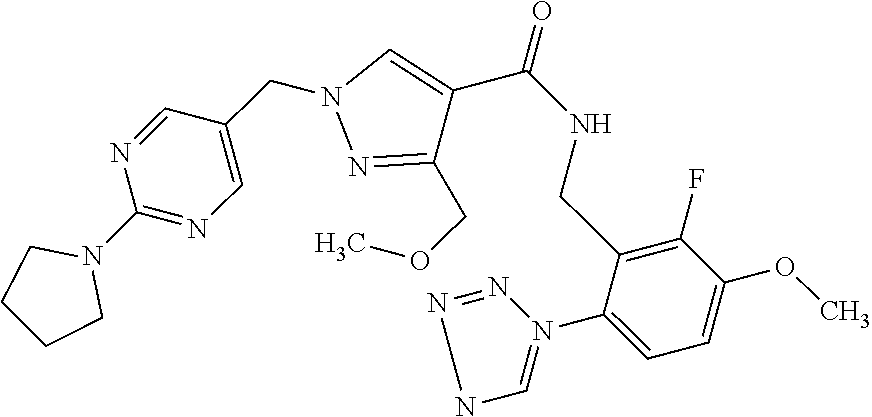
C(C1=CN(CC2=CN=C(N3CCCC3)N=C2)N=C1COC)(NCC1=C(F)C(OC)=CC=C1N1=CNN=N1)=O
